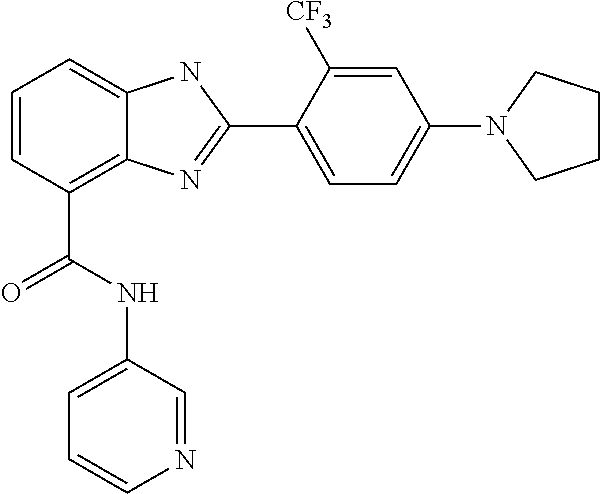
C1=CC(C(NC2=CC=CN=C2)=O)=C2C(=C1)NC(C1=CC=C(N3CCCC3)C=C1[CF3])=N2
